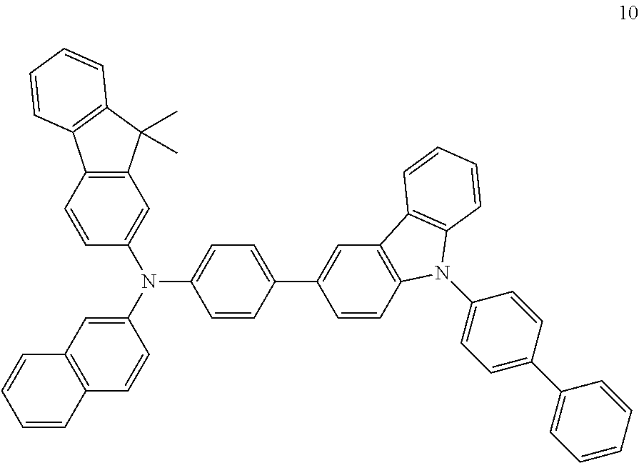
C1=CC(C2=CC3=C(C=C2)N(C2=CC=C(C4=CC=CC=C4)C=C2)C2=C3C=CC=C2)=CC=C1N(C1=CC2=C(C=C1)C=CC=C2)C1=CC2=C(C=C1)C1=C(C2(C)C)C=CC=C1
